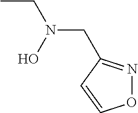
CCN(CC1=NOC=C1)O
